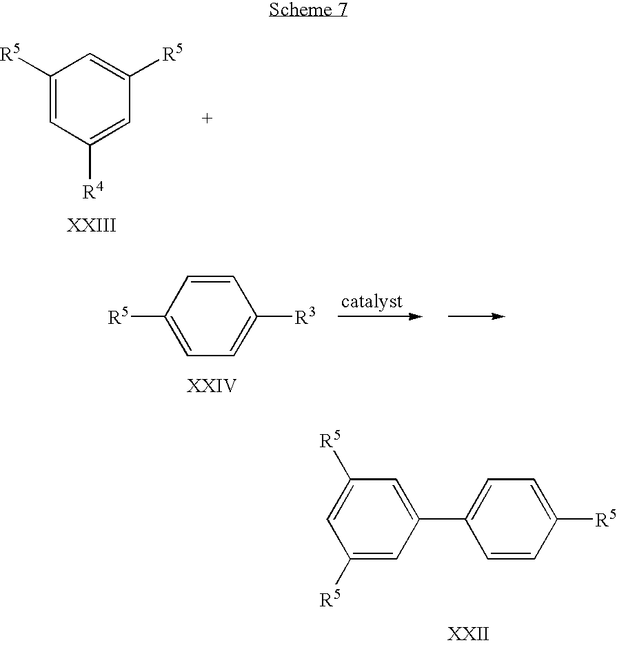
C1(C2=CC=C([R5])C=C2)=CC([R5])=CC([R5])=C1.C1([R5])=CC([R4])=CC([R5])=C1.[R5]C1=CC=C([R3])C=C1
